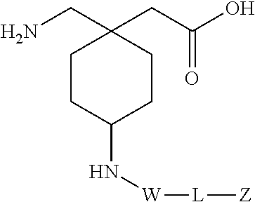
C1CC(N[W][L][Z])CCC1(CN)CC(O)=O
